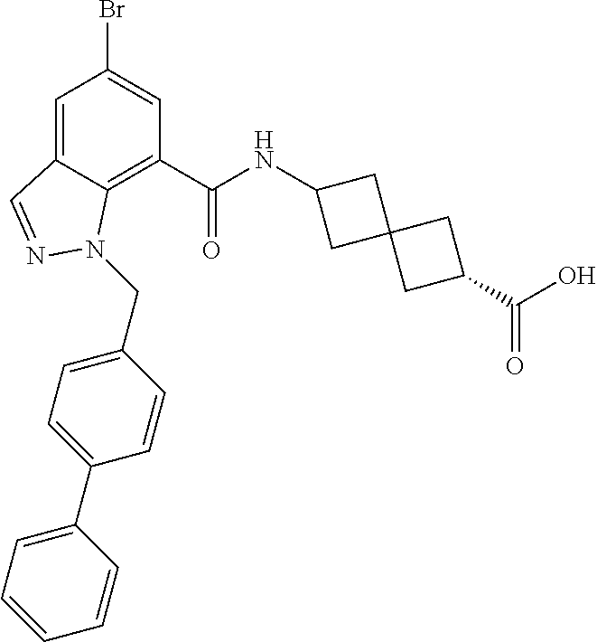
C1=C2C(=C(C(NC3CC4(C3)CC(C(O)=O)C4)=O)C=C1Br)N(CC1=CC=C(C3=CC=CC=C3)C=C1)N=C2
